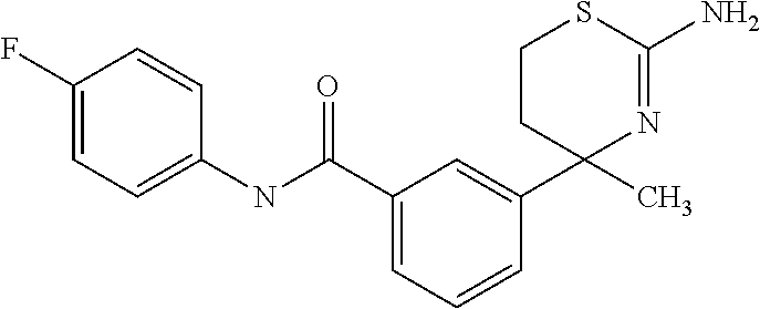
C1(F)=CC=C(NC(=O)C2=CC=CC(C3(C)N=C(N)SCC3)=C2)C=C1
